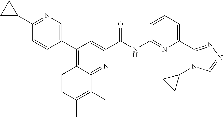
C1(C2=C3C(=NC(C(=O)NC4=NC(C5=NN=CN5C5CC5)=CC=C4)=C2)C(C)=C(C)C=C3)=CN=C(C2CC2)C=C1
